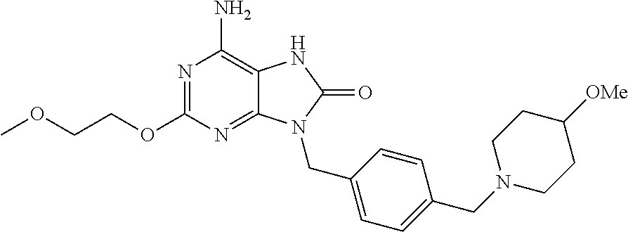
N1=C(OCCOC)N=C2C(=C1N)NC(=O)N2CC1=CC=C(CN2CCC([OMe])CC2)C=C1
